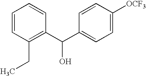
C1=CC(CC)=C(C(C2=CC=C([OCF3])C=C2)O)C=C1
